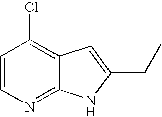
C1=CN=C2C(=C1Cl)C=C(CC)N2
